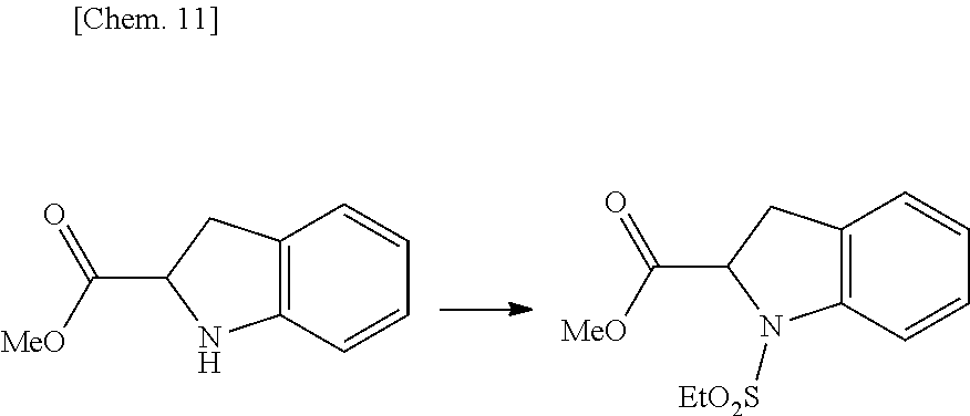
C12=C(C=CC=C1)NC(C([MeO])=O)C2.C12=C(C=CC=C1)N([EtO2S])C(C([MeO])=O)C2
